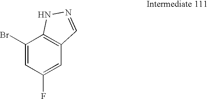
C1(Br)=CC(F)=CC2=C1NN=C2
